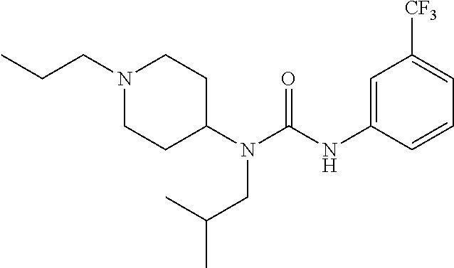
N1(CCC)CCC(N(C(NC2=CC([CF3])=CC=C2)=O)CC(C)C)CC1
